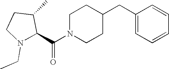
C(N1CCC(CC2=CC=CC=C2)CC1)(=O)C1C(C)CCN1CC
